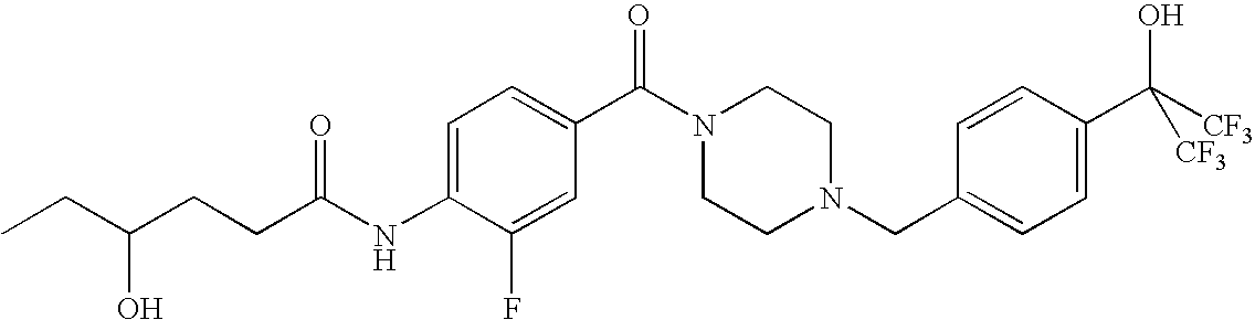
C1=C(NC(CCC(CC)O)=O)C(F)=CC(C(N2CCN(CC3=CC=C(C([CF3])(O)[CF3])C=C3)CC2)=O)=C1
